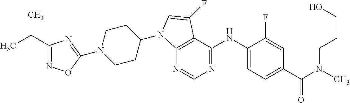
C1(C(C)C)=NOC(N2CCC(N3C4=C(C(NC5=CC=C(C(N(C)CCCO)=O)C=C5F)=NC=N4)C(F)=C3)CC2)=N1
